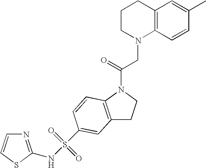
C12=C(N(C(=O)CN3C4=C(CCC3)C=C(C)C=C4)CC1)C=CC(S(NC1=NC=CS1)(=O)=O)=C2
